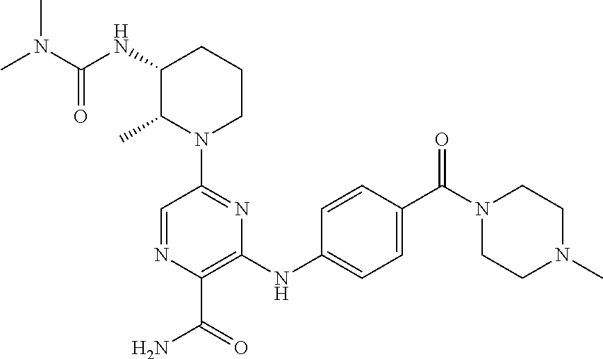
N1(C2=NC(NC3=CC=C(C(N4CCN(C)CC4)=O)C=C3)=C(C(=O)N)N=C2)CCCC(NC(N(C)C)=O)C1C
